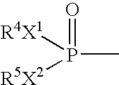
CP(=O)([R4X1])[R5X2]
